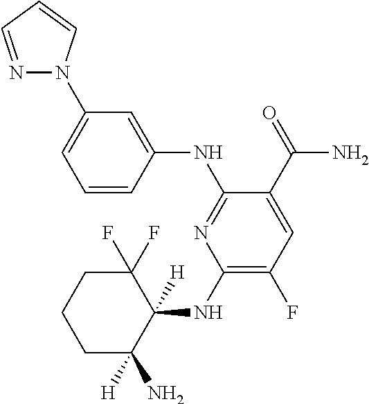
C1(NC2([H])C(F)(F)CCCC2([H])N)=C(F)C=C(C(=O)N)C(NC2=CC(N3N=CC=C3)=CC=C2)=N1
